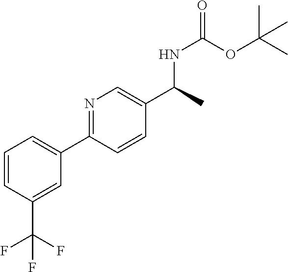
N1=C(C2=CC=CC(C(F)(F)F)=C2)C=CC(C(NC(OC(C)(C)C)=O)C)=C1
